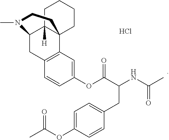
C1=CC(OC(C(NC(=O)C)CC2=CC=C(OC(C)=O)C=C2)=O)=CC2=C1CC1C3([H])C2(CCCC3)CCN1C.Cl
